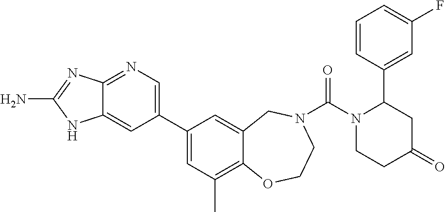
C12=NC=C(C3=CC(C)=C4C(=C3)CN(C(N3CCC(=O)CC3C3=CC(F)=CC=C3)=O)CCO4)C=C1NC(N)=N2
